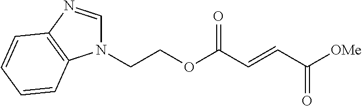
C(COC(C=CC([OMe])=O)=O)N1C=NC2=C1C=CC=C2
